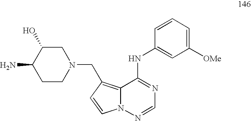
C1([OMe])=CC=CC(NC2=NC=NN3C2=C(CN2CC(O)C(N)CC2)C=C3)=C1
